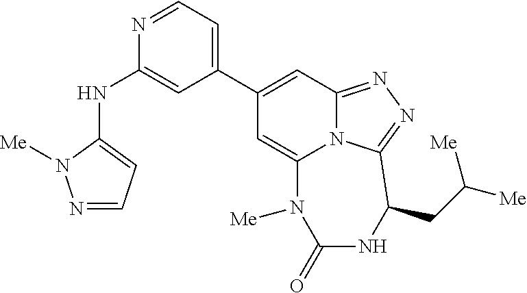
N1=CC=C(NC2=CC(C3=CC4=NN=C5N4C(=C3)N([Me])C(=O)NC5CC([Me])[Me])=CC=N2)N1[Me]
